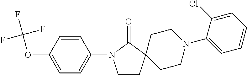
C1CC2(C(=O)N1C1=CC=C(OC(F)(F)F)C=C1)CCN(C1=CC=CC=C1Cl)CC2
